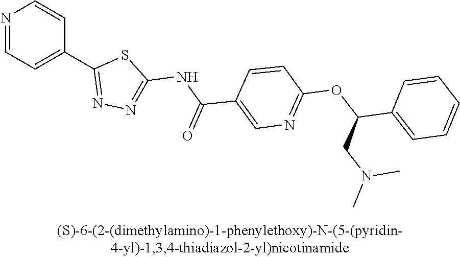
N1=CC=C(C2=NN=C(NC(C3=CN=C(OC(C4=CC=CC=C4)CN(C)C)C=C3)=O)S2)C=C1
